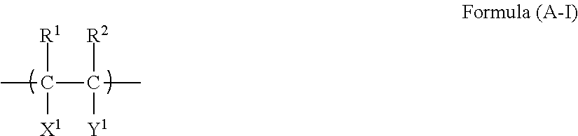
CC([R1])([X1])C([R2])([Y1])C
